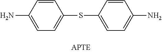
C1=C(N)C=CC(SC2=CC=C(N)C=C2)=C1
